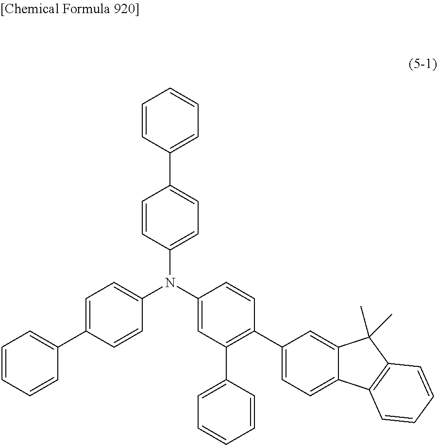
C1=CC(C2=CC=C(N(C3=CC(C4=CC=CC=C4)=C(C4=CC=C5C(=C4)C(C)(C)C4=C5C=CC=C4)C=C3)C3=CC=C(C4=CC=CC=C4)C=C3)C=C2)=CC=C1
